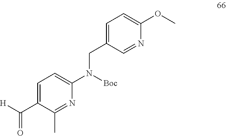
N1=C(C)C(C([H])=O)=CC=C1N([Boc])CC1=CC=C(OC)N=C1
